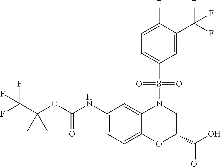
C1(NC(OC(C(F)(F)F)(C)C)=O)=CC=C2C(=C1)N(S(C1=CC=C(F)C(C(F)(F)F)=C1)(=O)=O)CC(C(O)=O)O2
